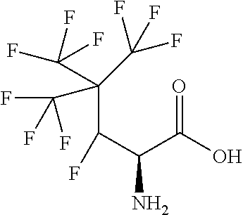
C(C(C(C(=O)O)N)F)(C(F)(F)F)(C(F)(F)F)C(F)(F)F
